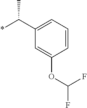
C1(C(*)C)=CC=CC(OC(F)F)=C1
